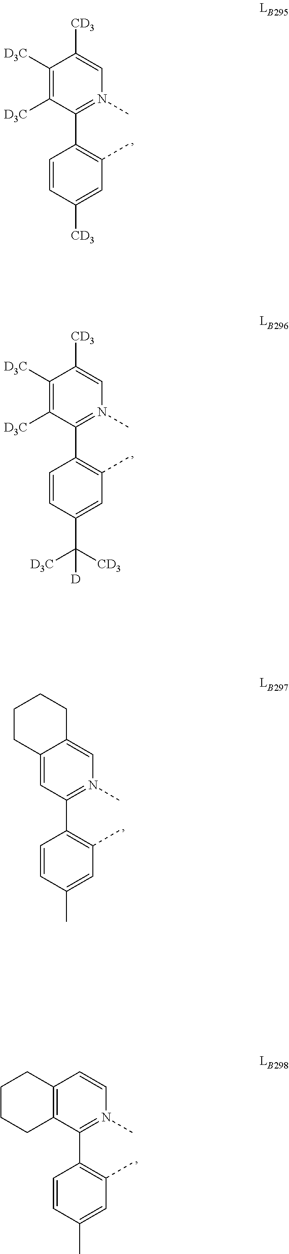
C1([D3C])=C([D3C])C(C2=C(C)C=C([CD3])C=C2)=N(C)C=C1[CD3].C12=CC(C3=C(C)C=C(C)C=C3)=N(C)C=C1CCCC2.C1([D3C])=C([D3C])C(C2=C(C)C=C(C([CD3])([D3C])[D])C=C2)=N(C)C=C1[CD3].C12=C(C(C3=C(C)C=C(C)C=C3)=N(C)C=C1)CCCC2
